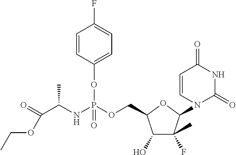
C(C(NP(OCC1C(O)C(C)(F)C(N2C(=O)NC(=O)C=C2)O1)(=O)OC1=CC=C(F)C=C1)C)(OCC)=O
